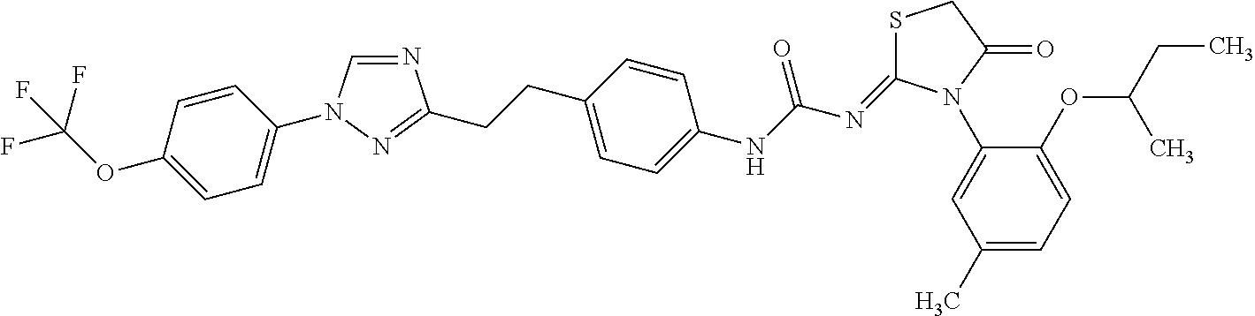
N1=CN(C2=CC=C(OC(F)(F)F)C=C2)N=C1CCC1=CC=C(NC(N=C2SCC(=O)N2C2=CC(C)=CC=C2OC(CC)C)=O)C=C1
